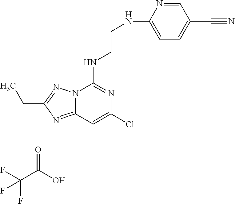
N12C(=NC(CC)=N1)C=C(Cl)N=C2NCCNC1=CC=C(C#N)C=N1.FC(C(O)=O)(F)F
